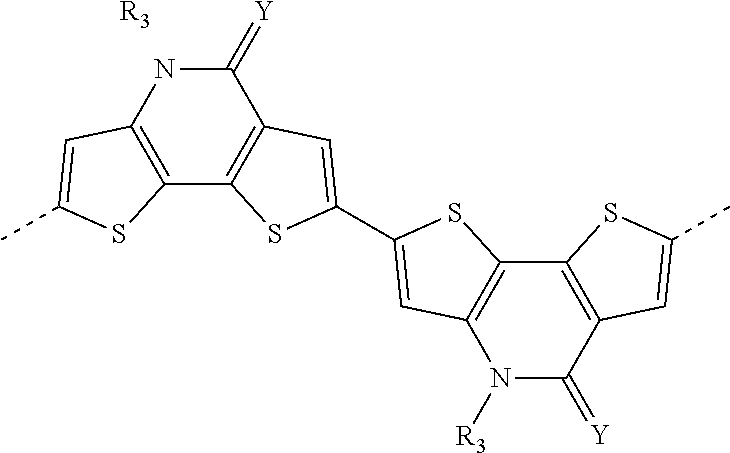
[R3].C12=C(NC(=[Y])C3=C1SC(C1=CC4=C(C5=C(C(=[Y])N4[R3])C=C(C)S5)S1)=C3)C=C(C)S2
